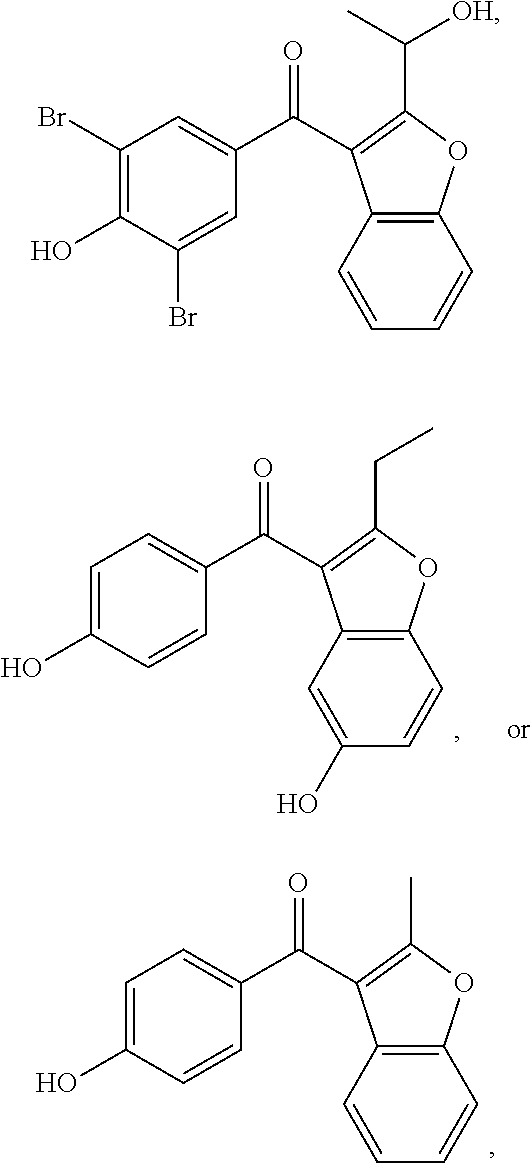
C1(Br)=C(O)C(Br)=CC(C(=O)C2=C(C([OH])C)OC3=C2C=CC=C3)=C1.C1=C(O)C=CC(C(=O)C2=C(CC)OC3=C2C=C(O)C=C3)=C1.C1=C(O)C=CC(C(=O)C2=C(C)OC3=C2C=CC=C3)=C1
